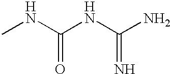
CNC(NC(N)=N)=O
